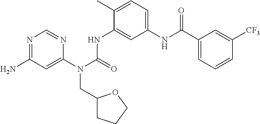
NC1=NC=NC(N(C(=O)NC2=CC(NC(C3=CC=CC([CF3])=C3)=O)=CC=C2C)CC2CCCO2)=C1
